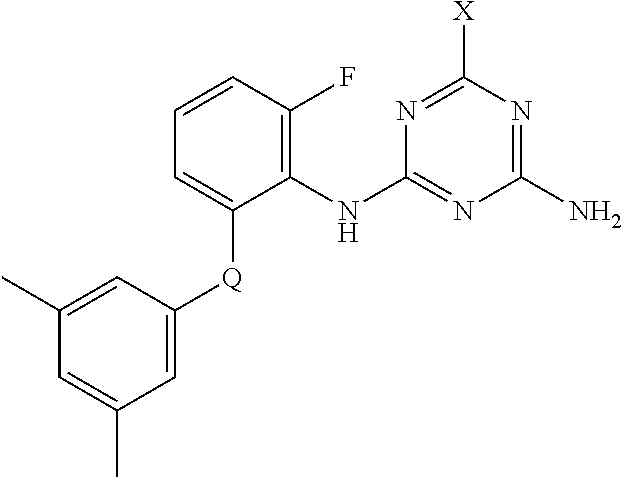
C1=C([Q]C2=CC=CC(F)=C2NC2=NC(N)=NC([X])=N2)C=C(C)C=C1C
